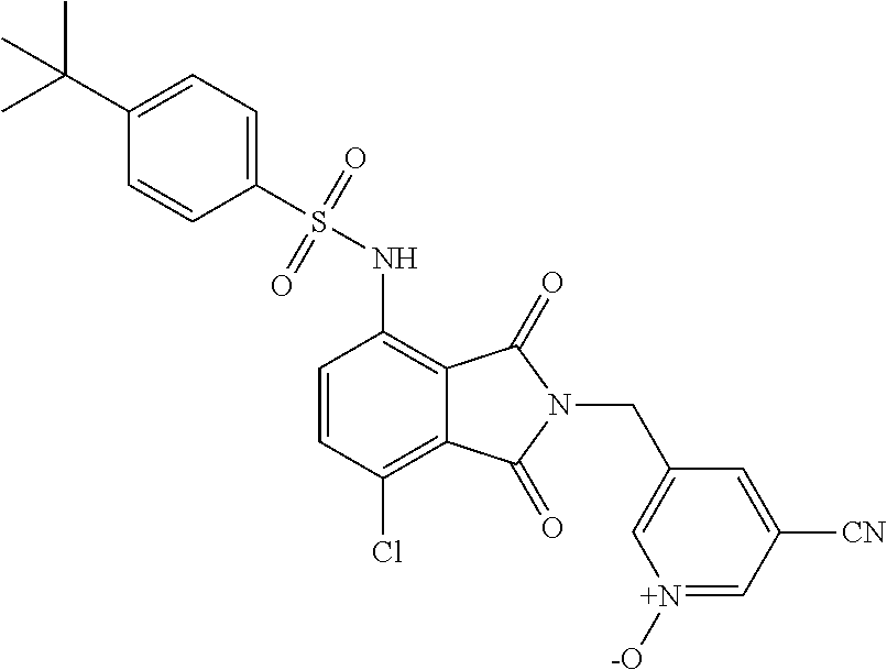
C1=CC(Cl)=C2C(=C1NS(=O)(=O)C1=CC=C(C(C)(C)C)C=C1)C(=O)N(CC1=C[N+]([-O])=CC([CN])=C1)C2=O
